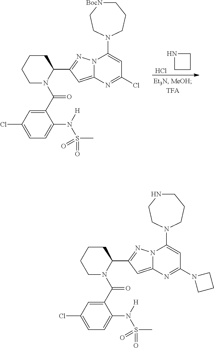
C1CCN1.Cl.C1N(C(C2=CC(Cl)=CC=C2N([H])S(C)(=O)=O)=O)C(C2=NN3C(=C2)N=C(Cl)C=C3N2CCC[BocN]CC2)CCC1.C1N(C(C2=CC(Cl)=CC=C2N([H])S(C)(=O)=O)=O)C(C2=NN3C(=C2)N=C(N2CCC2)C=C3N2CCCNCC2)CCC1
